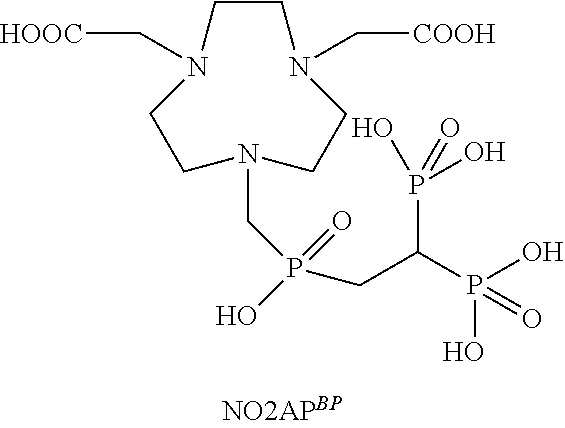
C1CN(C[COOH])CCN(CP(CC(P(O)(O)=O)P(=O)(O)O)(O)=O)CCN1C[HOOC]
